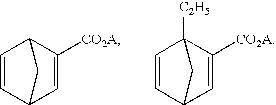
C1=CC2C=C([CO2A])C1C2.C1=CC2C=C([CO2A])C1([C2H5])C2
